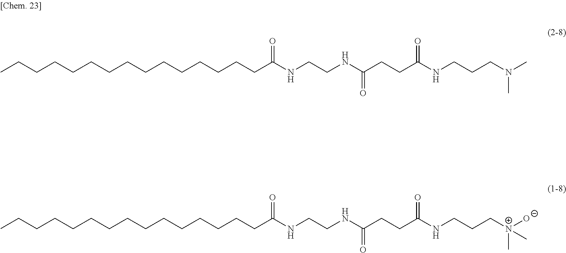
CCCCCCCCCCCCCCCC(NCCNC(CCC(NCCCN(C)C)=O)=O)=O.CCCCCCCCCCCCCCCC(NCCNC(CCC(NCCC[N+]([O-])(C)C)=O)=O)=O
